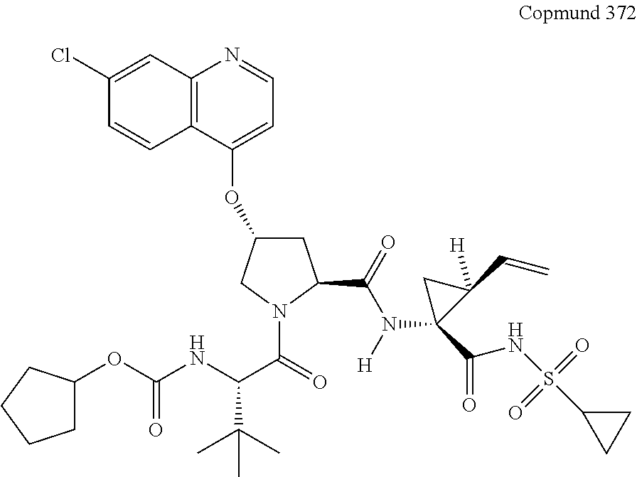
C12=C(C(OC3CC(C(=O)N([H])C4(C(=O)NS(=O)(=O)C5CC5)C(C=C)([H])C4)N(C(=O)C(NC(OC4CCCC4)=O)C(C)(C)C)C3)=CC=N1)C=CC(Cl)=C2
